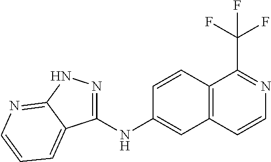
C1(NC2=CC3=C(C=C2)C(C(F)(F)F)=NC=C3)=NNC2=NC=CC=C12
